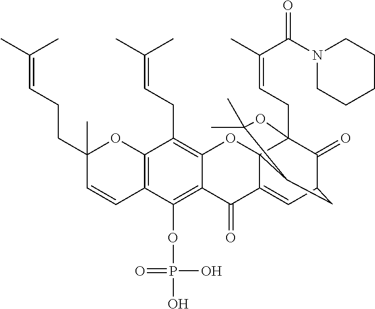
C12=C(OP(O)(=O)O)C3=C(C(CC=C(C)C)=C1OC14C(=CC5C(=O)C1(CC=C(C)C(=O)N1CCCCC1)OC(C)(C)C4C5)C2=O)OC(C)(CCC=C(C)C)C=C3
